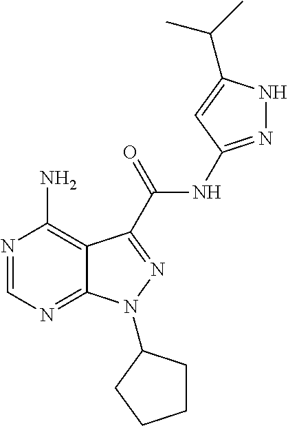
N1=CN=C2C(=C1N)C(C(=O)NC1=NNC(C(C)C)=C1)=NN2C1CCCC1
